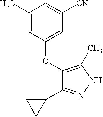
C1(OC2=CC([CN])=CC(C)=C2)=C(C)NN=C1C1CC1
